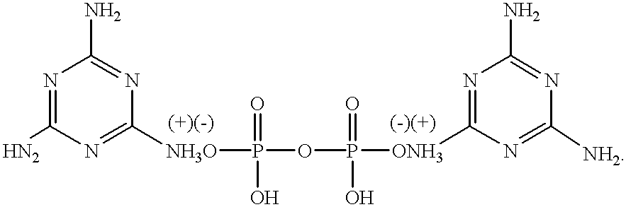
N1=C([HN2])N=C([NH3O]P(OP([ONH3]C2=NC(N)=NC([NH2])=N2)(=O)O)(=O)O)N=C1N
